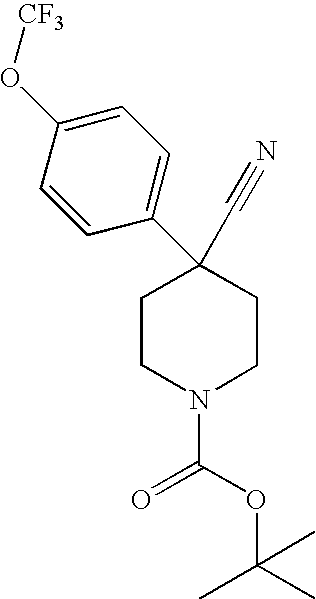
C1CN(C(=O)OC(C)(C)C)CCC1(C#N)C1=CC=C(O[CF3])C=C1
